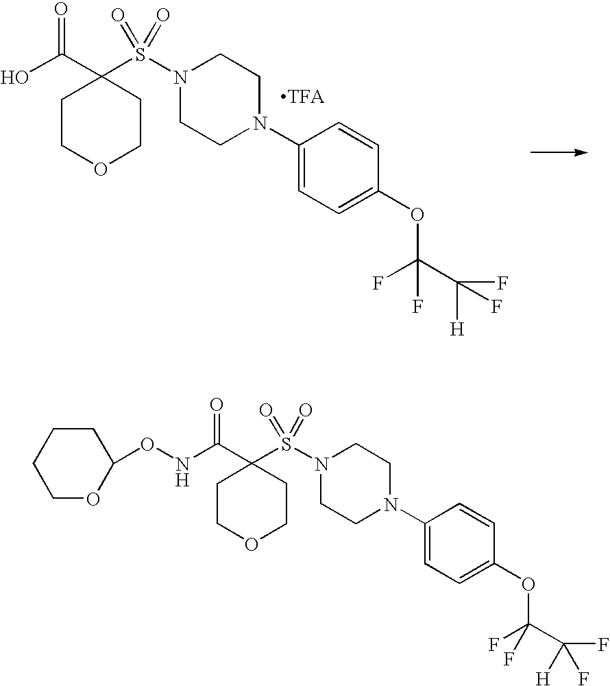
OC(C1(S(N2CCN(C3=CC=C(OC(C(F)([H])F)(F)F)C=C3)CC2)(=O)=O)CCOCC1)=O.N(C(C1(S(N2CCN(C3=CC=C(OC(C(F)([H])F)(F)F)C=C3)CC2)(=O)=O)CCOCC1)=O)OC1CCCCO1
